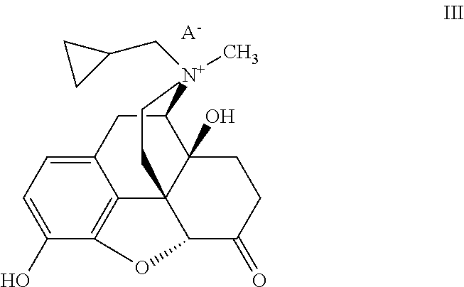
C1(O)=CC=C2C3=C1OC1C34C(O)(C(C2)[N+](CC2CC2)(C)CC4)CCC1=O.[A-]
